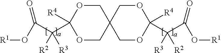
C1([R4])(C(C(O[R1])=O)([R2])[R3])OCC2(CO1)COC([R4])(C(C(O[R1])=O)([R2])[R3])OC2
